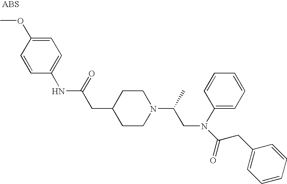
C1=CC(NC(CC2CCN(C(CN(C3=CC=CC=C3)C(CC3=CC=CC=C3)=O)C)CC2)=O)=CC=C1OC
